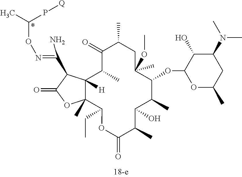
C1(=O)C(C)C2([H])C(C)(C(CC)OC(=O)C(C)C(O)C(C)C(OC3OC(C)CC(N(C)C)C3O)C(C)(OC)CC1C)OC(=O)C2C(=NOC(P[Q])C)N
